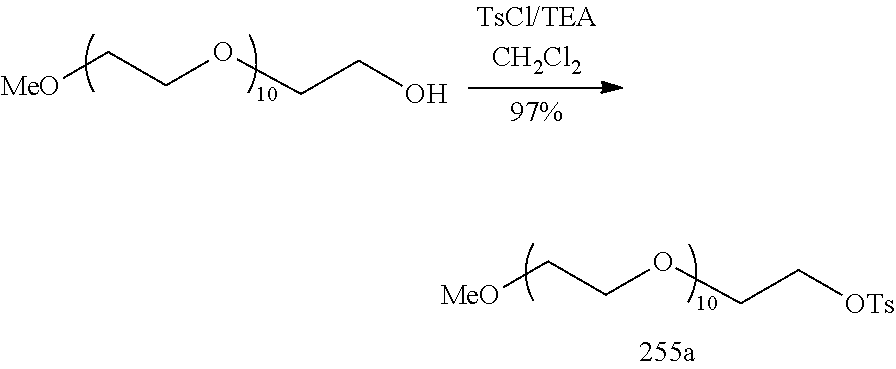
[MeO]CCOCC[OTs].[MeO]CCOCCO
